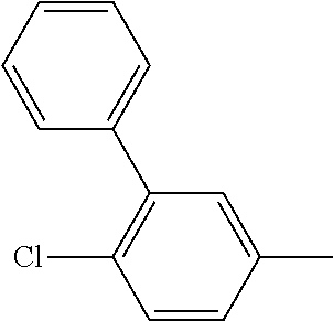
C1=C(C)C=CC(Cl)=C1C1=CC=CC=C1
